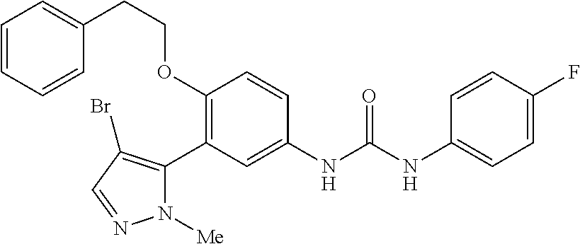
C1(OCCC2=CC=CC=C2)=C(C2=C(Br)C=NN2[Me])C=C(NC(=O)NC2=CC=C(F)C=C2)C=C1
